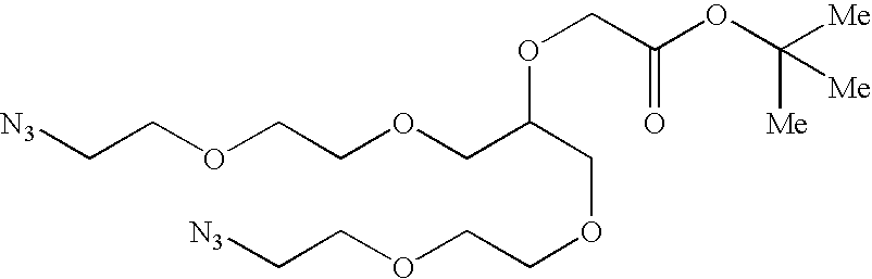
C(COC(COCCOCC[N3])COCCOCC[N3])(OC([Me])([Me])[Me])=O
